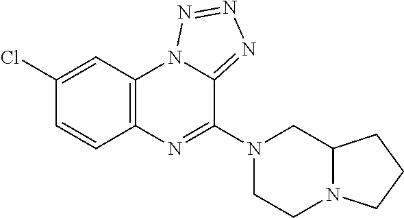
C1(Cl)=CC2=C(C=C1)N=C(N1CCN3C(C1)CCC3)C1=NN=NN21
